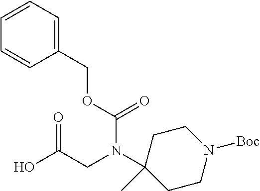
C1CN([Boc])CCC1(C)N(CC(O)=O)C(OCC1=CC=CC=C1)=O
